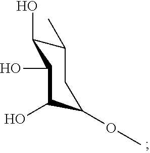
C1(C)C(O)C(O)C(O)C(OC)C1
